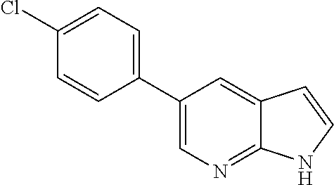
C1(C2=CN=C3C(=C2)C=CN3)=CC=C(Cl)C=C1
